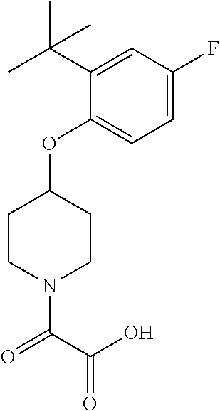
C1(OC2CCN(C(C(O)=O)=O)CC2)=CC=C(F)C=C1C(C)(C)C
